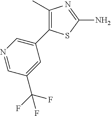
N1=CC(C(F)(F)F)=CC(C2=C(C)N=C(N)S2)=C1
